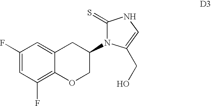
C1(F)=CC(F)=C2C(=C1)CC(N1C(=S)NC=C1CO)CO2
